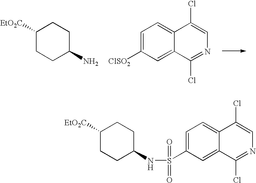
C1=C([ClSO2])C=C2C(=C1)C(Cl)=CN=C2Cl.C1([EtO2C])CCC(N)CC1.C1=C(S(NC2CCC([EtO2C])CC2)(=O)=O)C=C2C(=C1)C(Cl)=CN=C2Cl
